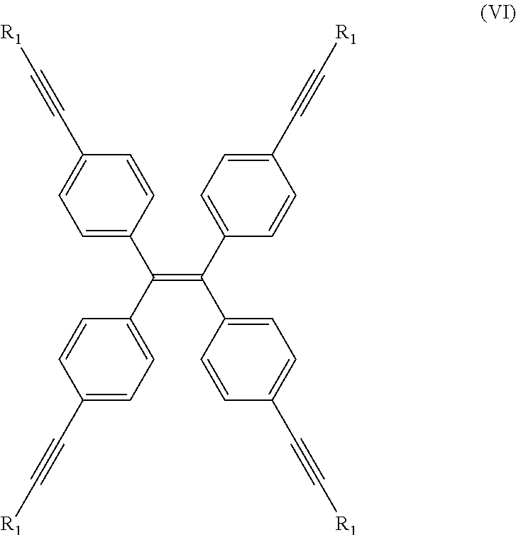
C(=C(C1=CC=C(C#C[R1])C=C1)C1=CC=C(C#C[R1])C=C1)(C1=CC=C(C#C[R1])C=C1)C1=CC=C(C#C[R1])C=C1
